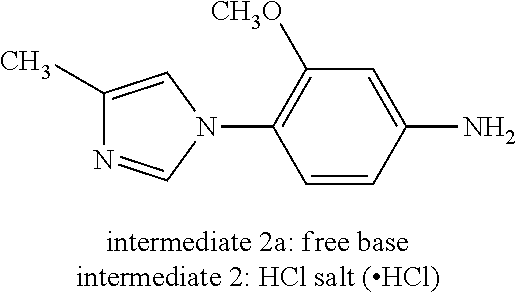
C1(C)=CN(C2=C([CH3O])C=C(N)C=C2)C=N1
